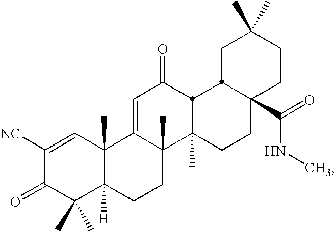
C1([NC])=CC2(C)C([H])(C(C)(C)C1=O)CCC1(C)C2=CC(=O)C2C1(C)CCC1(C(=O)NC)CCC(C)(C)CC12
